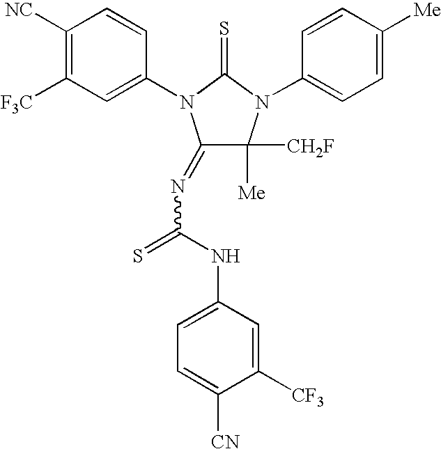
C1([NC])=C([F3C])C=C(N2C(=NC(=S)NC3=CC=C([CN])C([CF3])=C3)C([Me])([CH2F])N(C3=CC=C([Me])C=C3)C2=S)C=C1
